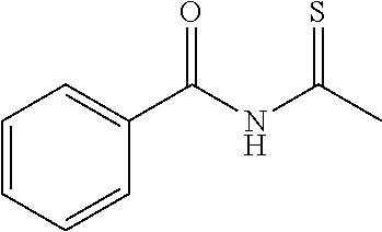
N(C(C)=S)C(=O)C1=CC=CC=C1
